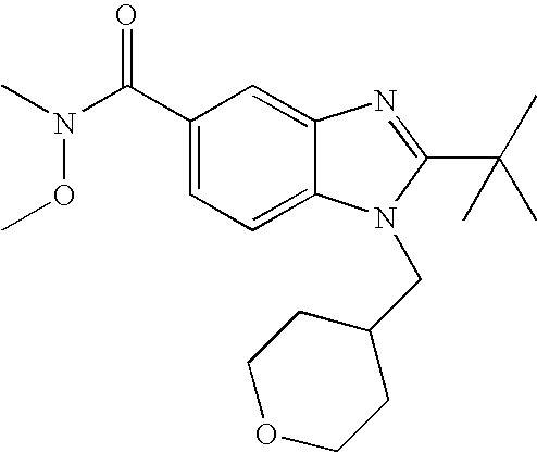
C(C1=CC=C2C(=C1)N=C(C(C)(C)C)N2CC1CCOCC1)(=O)N(C)OC
